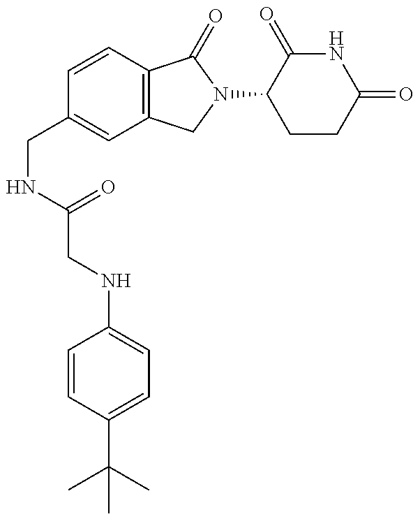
C(NC(CNC1=CC=C(C(C)(C)C)C=C1)=O)C1=CC2=C(C=C1)C(=O)N(C1CCC(=O)NC1=O)C2
